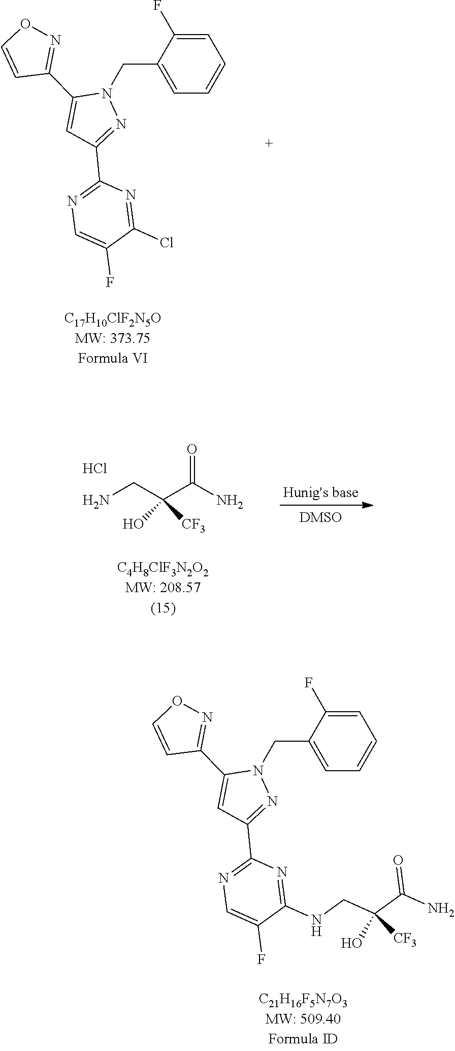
NCC(C(N)=O)(O)[CF3].Cl.C1(C2=CC(C3=NC=C(F)C(Cl)=N3)=NN2CC2=CC=CC=C2F)=NOC=C1.C1(C2=CC(C3=NC=C(F)C(NCC(C(N)=O)(O)[CF3])=N3)=NN2CC2=CC=CC=C2F)=NOC=C1
